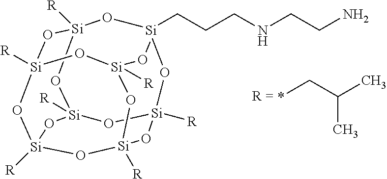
[Si]12([R])O[Si]3([R])O[Si]4([R])O[Si]([R])(O1)O[Si]1(CCCNCCN)O[Si]([R])(O2)O[Si]([R])(O3)O[Si]([R])(O4)O1.*CC(C)C
